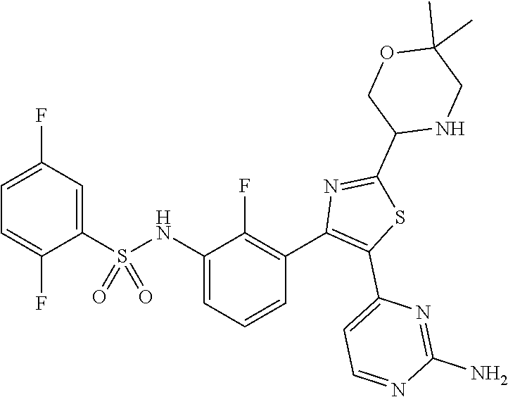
C1=C(F)C(S(NC2=CC=CC(C3=C(C4=CC=NC(N)=N4)SC(C4NCC(C)(C)OC4)=N3)=C2F)(=O)=O)=CC(F)=C1
